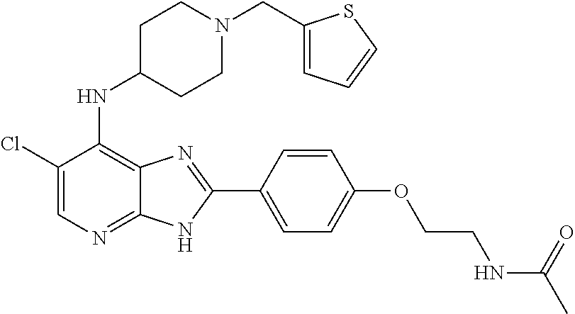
C1(Cl)=CN=C2C(=C1NC1CCN(CC3=CC=CS3)CC1)N=C(C1=CC=C(OCCNC(C)=O)C=C1)N2
